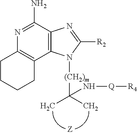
C1CCCC2=C1N=C(N)C1=C2N([(CH2)m]C(C)(C)N[Q][R4])C([R2])=N1
